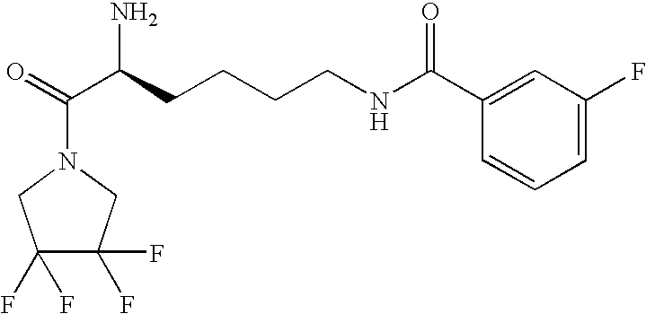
O=C(C(CCCCNC(C1=CC(F)=CC=C1)=O)N)N1CC(F)(F)C(F)(F)C1
